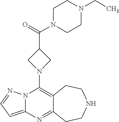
C12=C(N3CC(C(=O)N4CCN(CC)CC4)C3)N3C(=CC=N3)N=C1CCNCC2
